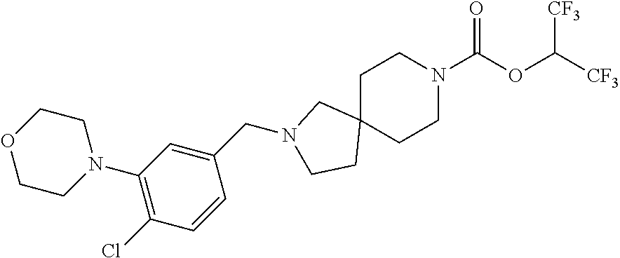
C1N(CC2=CC(N3CCOCC3)=C(Cl)C=C2)CCC12CCN(C(OC([CF3])[CF3])=O)CC2
